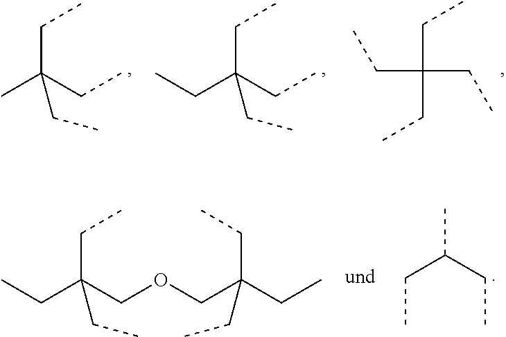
CC(CC)(CC)CC.C(C(CC)(CC)CC)C.C(CC)(CC)(CC)CC.CCC(COCC(CC)(CC)CC)(CC)CC.CC(CC)CC
